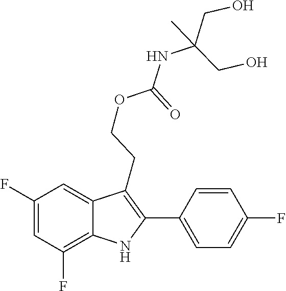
C1(F)=C2C(=CC(F)=C1)C(CCOC(NC(CO)(C)CO)=O)=C(C1=CC=C(F)C=C1)N2
